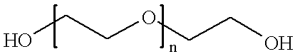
OCCOCCO
